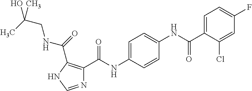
C1=C(C(NC2=CC=C(NC(=O)C3=C(C(=O)NCC(C)(C)O)NC=N3)C=C2)=O)C(Cl)=CC(F)=C1
